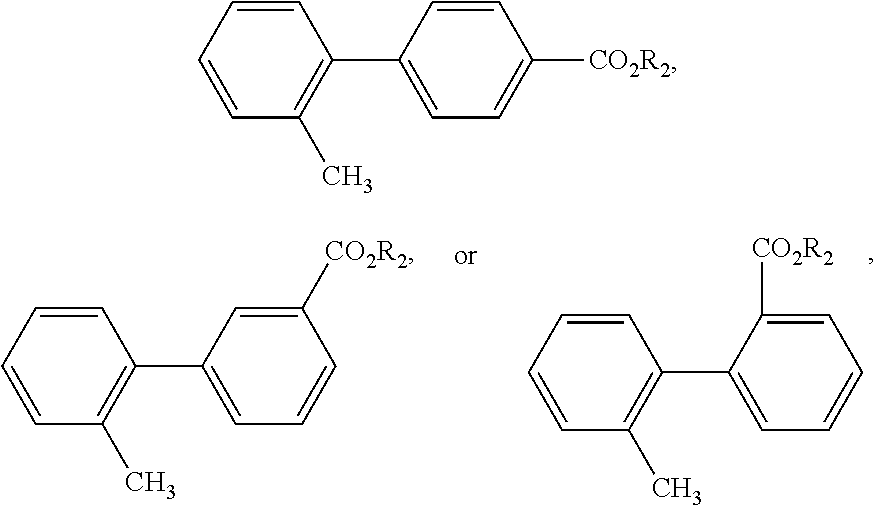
C1(C2=C(C)C=CC=C2)=CC=CC([CO2R2])=C1.C1(C2=C(C)C=CC=C2)=CC=CC=C1[CO2R2].C1(C2=C(C)C=CC=C2)=CC=C([CO2R2])C=C1
